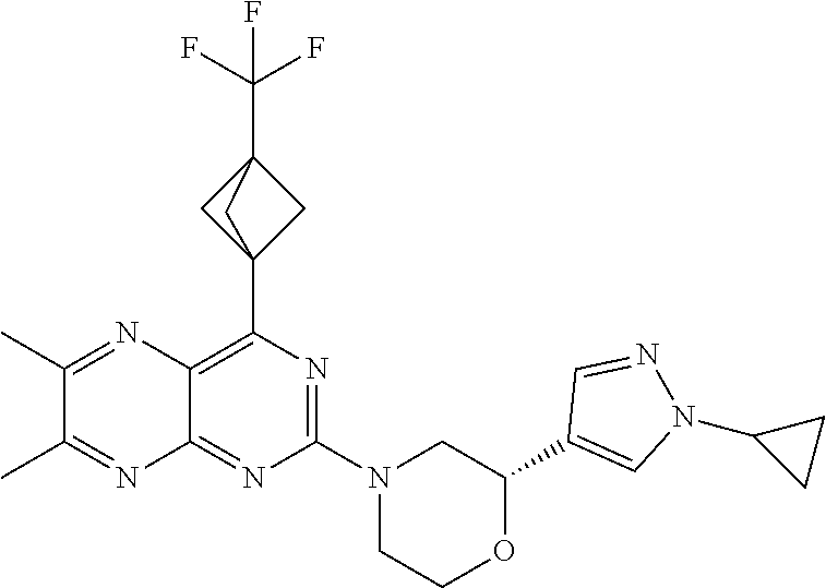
C1(C2=CN(C3CC3)N=C2)OCCN(C2=NC(C34CC(C(F)(F)F)(C3)C4)=C3C(=N2)N=C(C)C(C)=N3)C1
